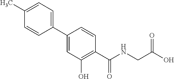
C1(C2=CC(O)=C(C(=O)NCC(=O)O)C=C2)=CC=C(C)C=C1
